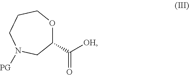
O1C(C([OH])=O)CN([PG])CCC1
